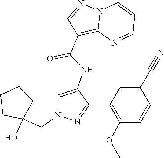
N12C(=C(C(NC3=CN(CC4(O)CCCC4)N=C3C3=C(OC)C=CC(C#N)=C3)=O)C=N1)N=CC=C2
